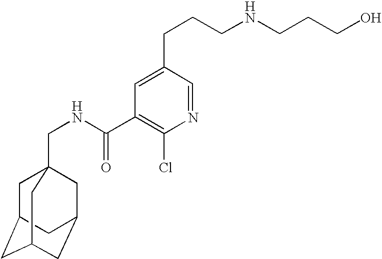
C1C2CC3CC(CC1(CNC(C1=C(Cl)N=CC(CCCNCCCO)=C1)=O)C3)C2
